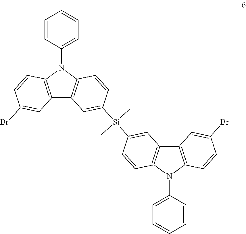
C12=C(N(C3=CC=CC=C3)C3=C1C=C([Si](C)(C)C1=CC4=C(N(C5=CC=CC=C5)C5=C4C=C(Br)C=C5)C=C1)C=C3)C=CC(Br)=C2
